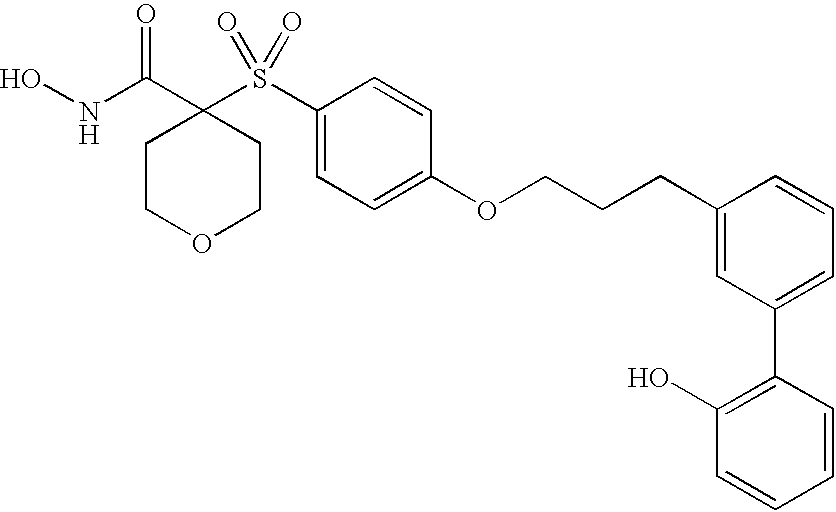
N(C(C1(S(C2=CC=C(OCCCC3=CC(C4=C(O)C=CC=C4)=CC=C3)C=C2)(=O)=O)CCOCC1)=O)O
